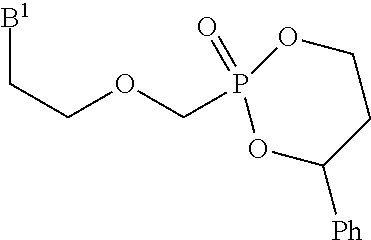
C(COCP1(=O)OC([Ph])CCO1)[B1]
